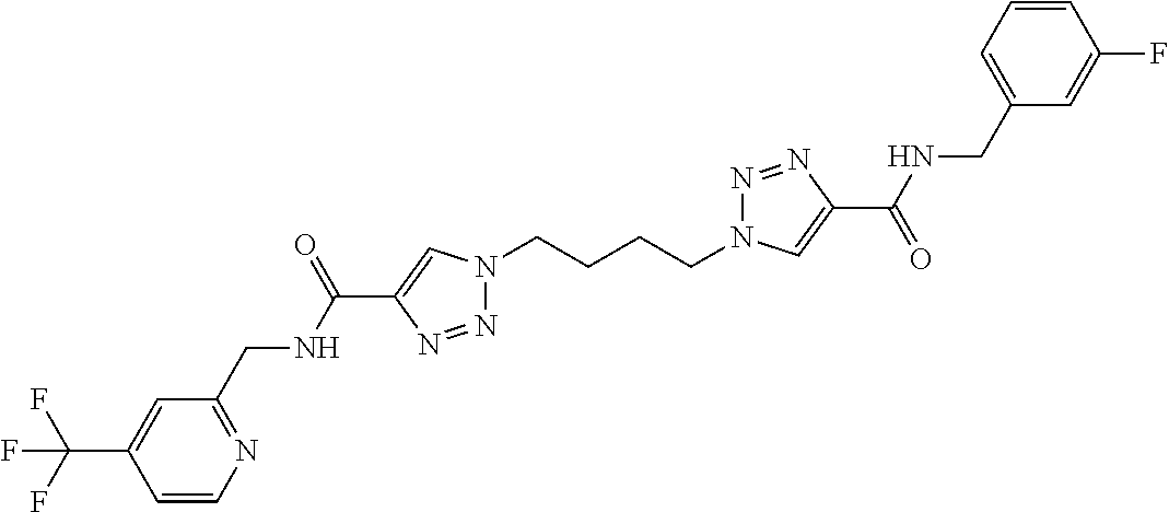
N1(CCCCN2N=NC(C(=O)NCC3=CC=CC(F)=C3)=C2)N=NC(C(NCC2=NC=CC(C(F)(F)F)=C2)=O)=C1
